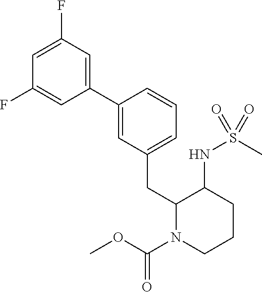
C1(C2=CC(CC3N(C(=O)OC)CCCC3NS(C)(=O)=O)=CC=C2)=CC(F)=CC(F)=C1
